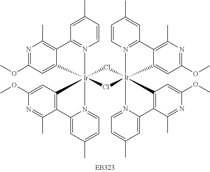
C1=C(C)C=CN2=C1C1=C(C)N=C(OC)C=C1[Ir]213(Cl[Ir]24(Cl1)(N1=C(C=C(C)C=C1)C1=C(C)N=C(OC)C=C21)N1=CC=C(C)C=C1C1=C4C=C(OC)N=C1C)N1=CC=C(C)C=C1C1=C3C=C(OC)N=C1C
